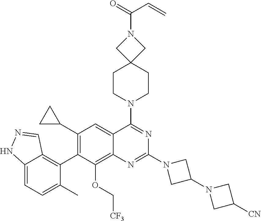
C12=CC=C(C)C(C3=C(C4CC4)C=C4C(=C3OC[CF3])N=C(N3CC(N5CC([CN])C5)C3)N=C4N3CCC4(CC3)CN(C(=O)C=C)C4)=C1C=NN2
